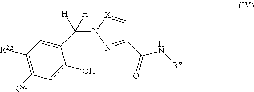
C1(C(N[Rb])=O)=NN(C(C2=CC([R2a])=C([R3a])C=C2O)([H])[H])[X]=C1
